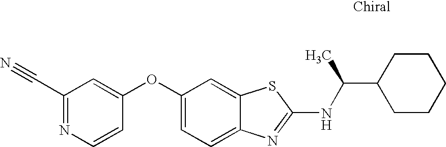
N1=C(C#N)C=C(OC2=CC=C3C(=C2)SC(NC(C2CCCCC2)C)=N3)C=C1
